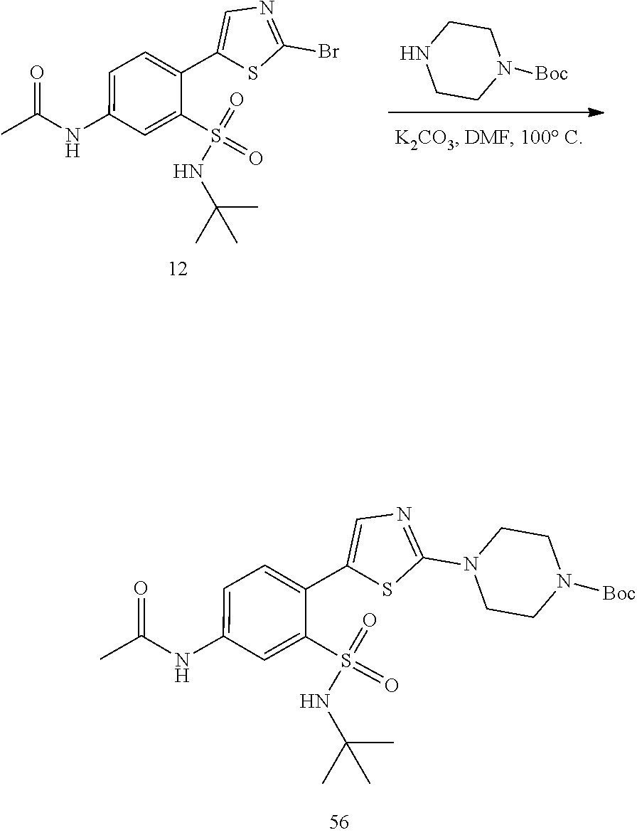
CC(NC1=CC=C(C2=CN=C(N3CCN([Boc])CC3)S2)C(S(=O)(=O)NC(C)(C)C)=C1)=O.CC(NC1=CC=C(C2=CN=C(Br)S2)C(S(=O)(=O)NC(C)(C)C)=C1)=O.N1CCN([Boc])CC1
